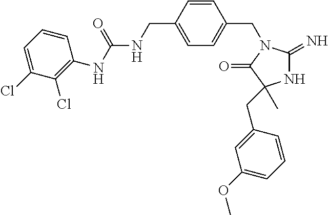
N1C(=N)N(CC2=CC=C(CNC(NC3=C(Cl)C(Cl)=CC=C3)=O)C=C2)C(=O)C1(C)CC1=CC(OC)=CC=C1
